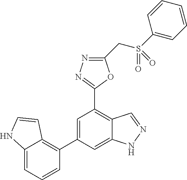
C1=C(C2=C3C(=CC=C2)NC=C3)C=C2C(=C1C1=NN=C(CS(C3=CC=CC=C3)(=O)=O)O1)C=NN2
